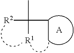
[A].CC([R2])(CC)[R1]
